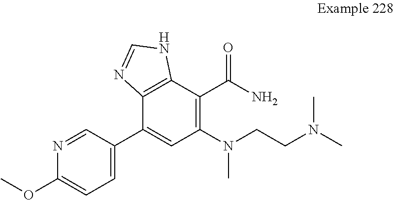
C1=C(C2=CC(N(CCN(C)C)C)=C(C(N)=O)C3=C2N=CN3)C=NC(OC)=C1
